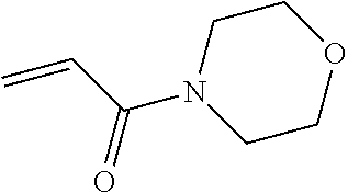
C1CN(C(C=C)=O)CCO1
